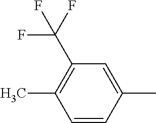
C1(C)=CC(C(F)(F)F)=C(C)C=C1
